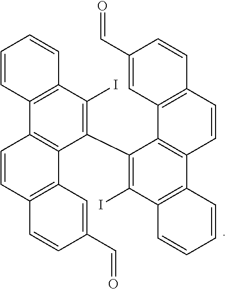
C1(C2=C(I)C3=C(C4=C2C2=C(C=C4)C=CC(C=O)=C2)C=CC=C3)=C(I)C2=C(C3=C1C1=C(C=C3)C=CC(C=O)=C1)C=CC=C2
